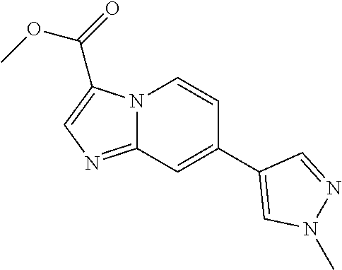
C1(C2=CN(C)N=C2)=CC2=NC=C(C(=O)OC)N2C=C1
